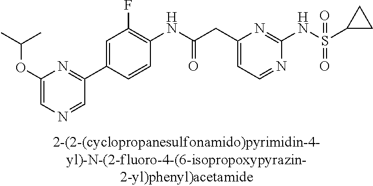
N1=CC=C(CC(NC2=C(F)C=C(C3=NC(OC(C)C)=CN=C3)C=C2)=O)N=C1NS(=O)(=O)C1CC1
